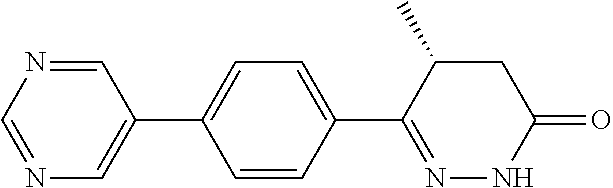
N1=CC(C2=CC=C(C3=NNC(=O)CC3C)C=C2)=CN=C1
